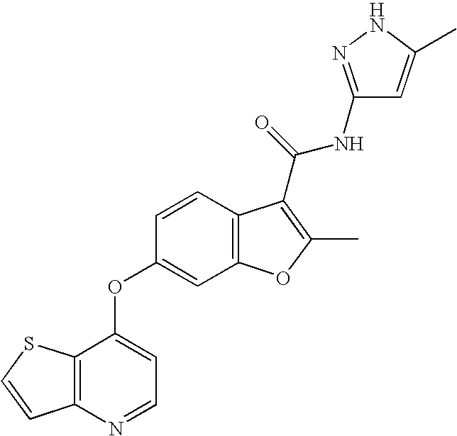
C1=CC2=C(C=C1OC1=CC=NC3=C1SC=C3)OC(C)=C2C(NC1=NNC(C)=C1)=O
